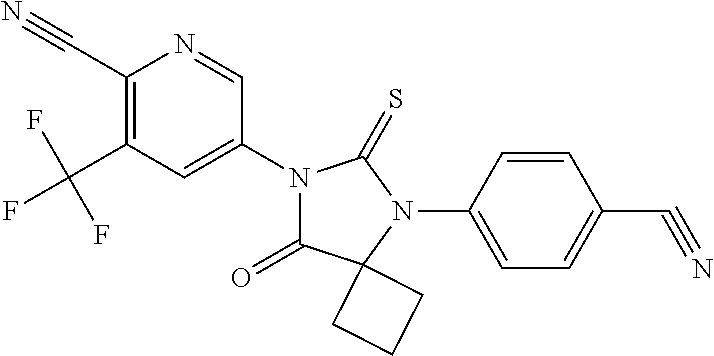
C1(C#N)=C(C(F)(F)F)C=C(N2C(=O)C3(N(C4=CC=C(C#N)C=C4)C2=S)CCC3)C=N1
